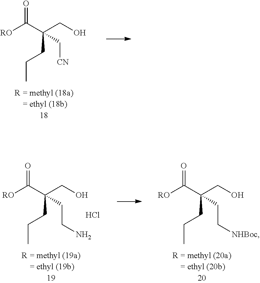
[RO]C(C(CO)(CCC)C[CN])=O.[RO]C(C(CO)(CCC)CC[NHBoc])=O.[RO]C(C(CO)(CCC)CCN)=O.Cl
